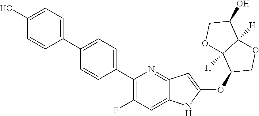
C1(C2=CC=C(C3=C(F)C=C4C(=N3)C=C(OC3COC5([H])C3([H])OCC5O)N4)C=C2)=CC=C(O)C=C1
